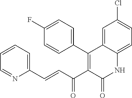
C1(C2=C(C(C=CC3=CC=CC=N3)=O)C(=O)NC3=CC=C(Cl)C=C23)=CC=C(F)C=C1
